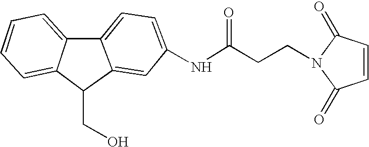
C12=CC=CC=C1C(CO)C1=CC(NC(CCN3C(=O)C=CC3=O)=O)=CC=C21
